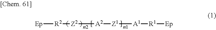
[Ep][R2][Z2][A2][Z1][A1][R1][Ep]
